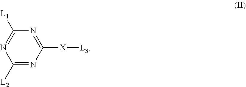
N1=C([L1])N=C([X][L3])N=C1[L2]
